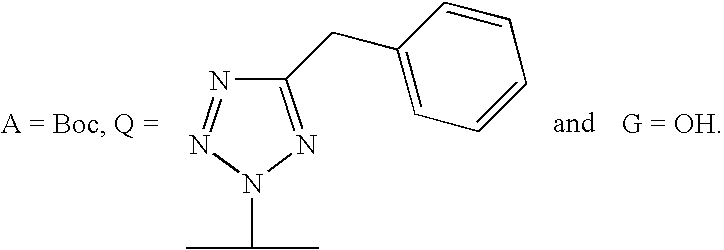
N1=NN(C(C)C)N=C1CC1=CC=CC=C1
